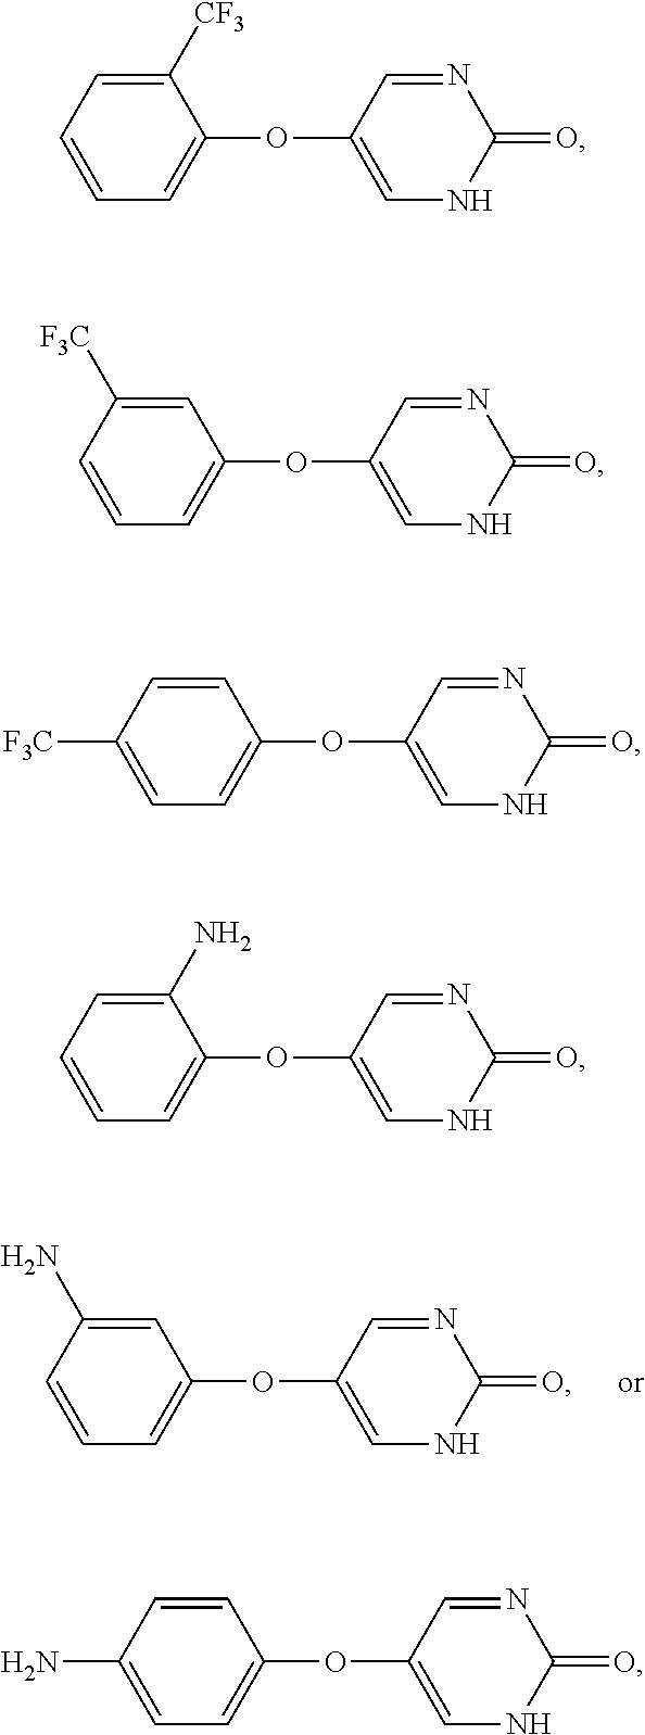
C1(OC2=CNC(=O)N=C2)=CC=CC(N)=C1.C1(OC2=CNC(=O)N=C2)=CC=CC=C1[CF3].C1(OC2=CNC(=O)N=C2)=CC=CC([F3C])=C1.C1(OC2=CNC(=O)N=C2)=CC=C([F3C])C=C1.C1(OC2=CNC(=O)N=C2)=CC=CC=C1N.C1(OC2=CNC(=O)N=C2)=CC=C(N)C=C1
